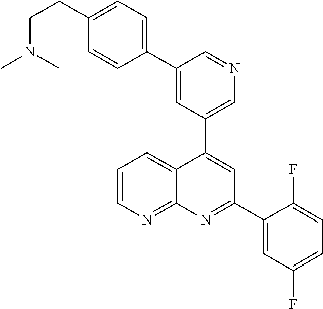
C1=C(C2=CC=C(CCN(C)C)C=C2)C=NC=C1C1=CC(C2=CC(F)=CC=C2F)=NC2=NC=CC=C12
